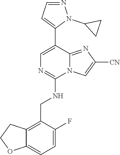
C12=CC=C(F)C(CNC3=NC=C(C4=CC=NN4C4CC4)C4=NC([CN])=CN34)=C1CCO2
